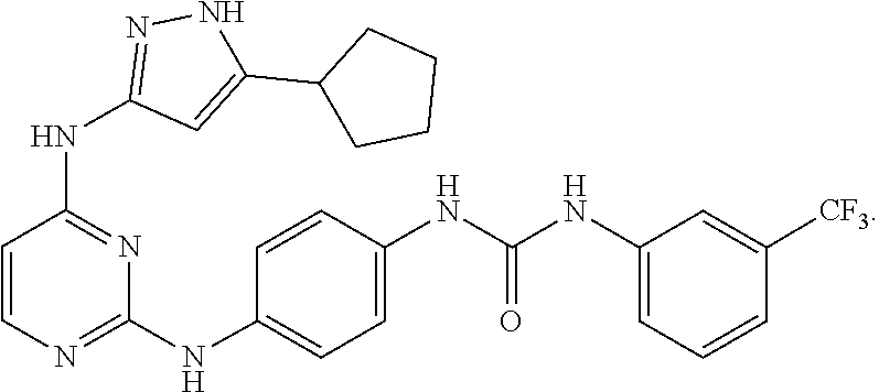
N1=C(NC2=CC=C(NC(=O)NC3=CC=CC([CF3])=C3)C=C2)N=C(NC2=NNC(C3CCCC3)=C2)C=C1
